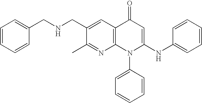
N1=C(C)C(CNCC2=CC=CC=C2)=CC2=C1N(C1=CC=CC=C1)C(NC1=CC=CC=C1)=CC2=O
